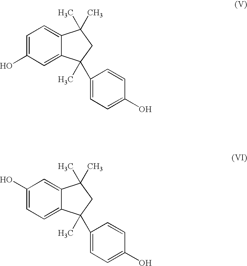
C12=CC=C(O)C=C1C(C)(C1=CC=C(O)C=C1)CC2(C)C.C12=CC(O)=CC=C1C(C)(C1=CC=C(O)C=C1)CC2(C)C
